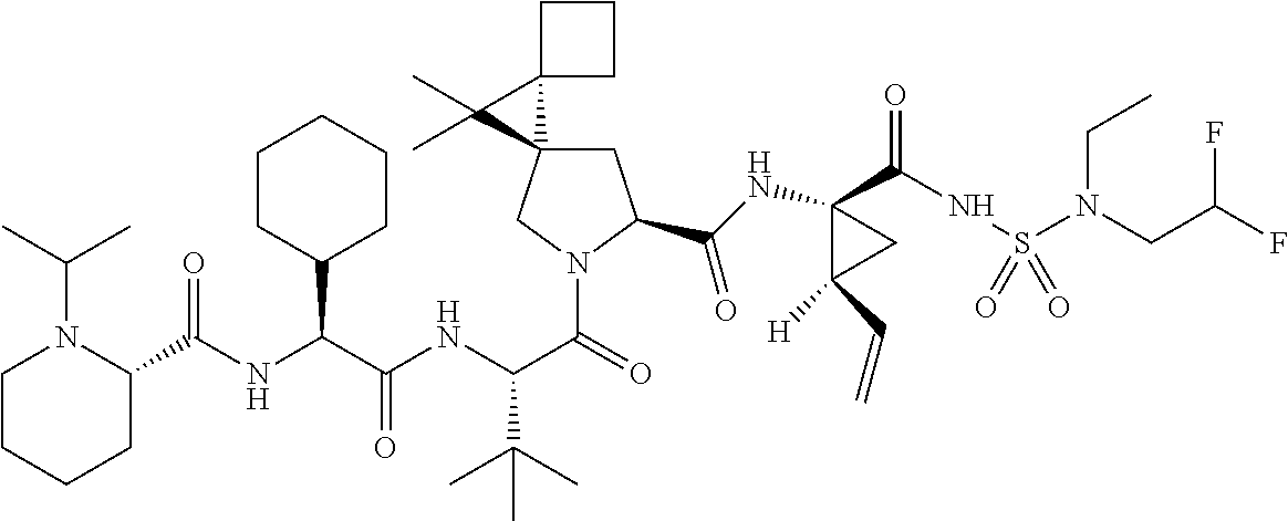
N(C(C(NC(C(=O)N1CC2(CC1C(=O)NC1(C(=O)NS(N(CC)CC(F)F)(=O)=O)C([H])(C=C)C1)C1(C2(C)C)CCC1)C(C)(C)C)=O)C1CCCCC1)C(C1N(C(C)C)CCCC1)=O
